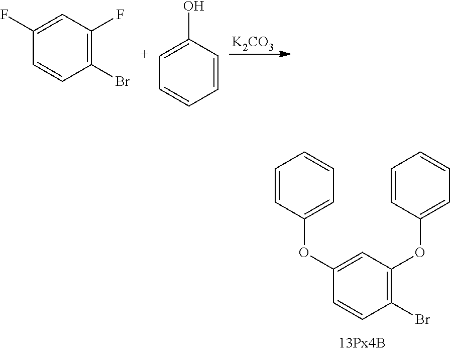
[K2CO3].C1(F)=CC(F)=C(Br)C=C1.[C+]1=C(O)C=CC=C1.C1(OC2=CC=CC=C2)=CC(OC2=CC=CC=C2)=C(Br)C=C1
